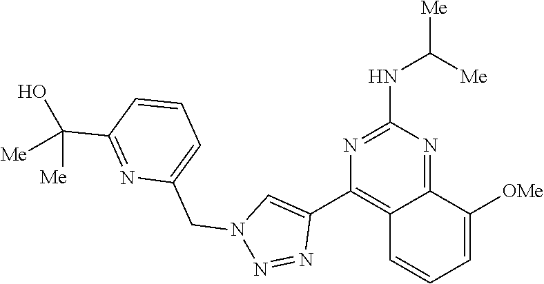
C12=NC(NC([Me])[Me])=NC(C3=CN(CC4=CC=CC(C([Me])([Me])O)=N4)N=N3)=C1C=CC=C2[OMe]
